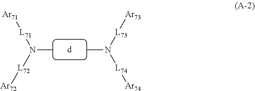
CN([L72][Ar72])[L71][Ar71].CN([L74][Ar74])[L73][Ar73]
